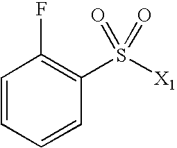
C1=CC=CC(S([X1])(=O)=O)=C1F
